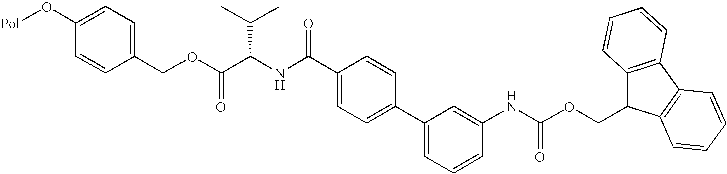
C1=C(O[Pol])C=CC(COC(C(NC(C2=CC=C(C3=CC=CC(NC(OCC4C5=C(C6=C4C=CC=C6)C=CC=C5)=O)=C3)C=C2)=O)C(C)C)=O)=C1
